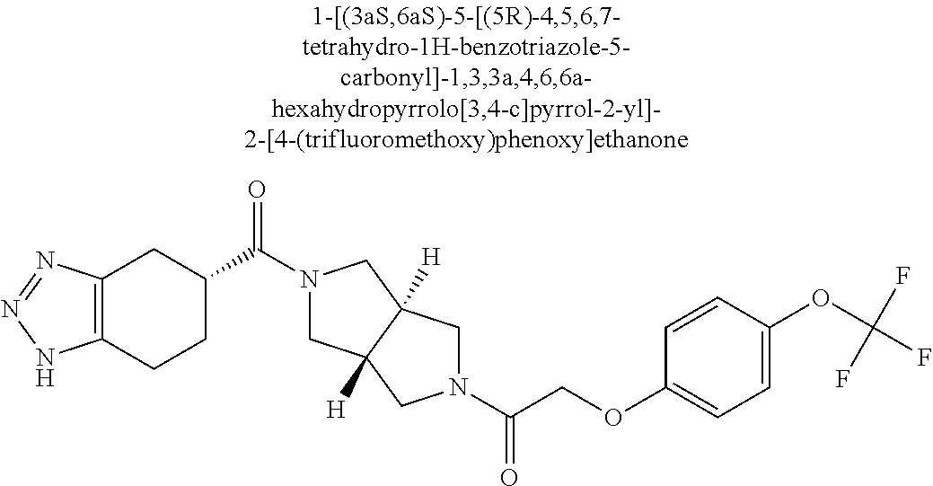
C(COC1=CC=C(OC(F)(F)F)C=C1)(=O)N1CC2([H])CN(C(=O)C3CC4=C(CC3)NN=N4)CC2([H])C1
